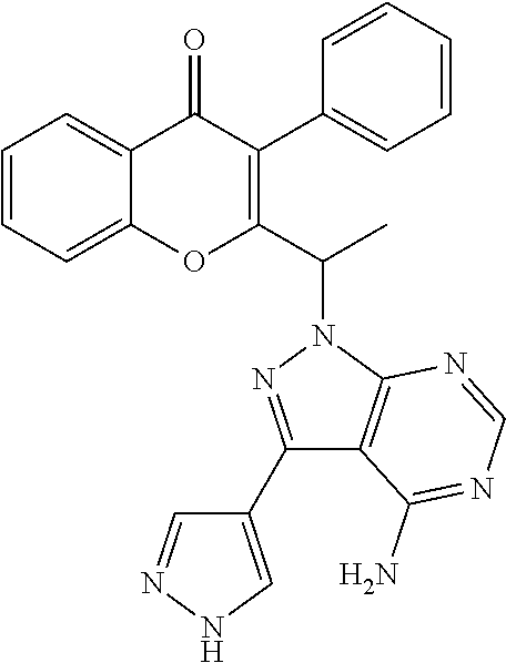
C1=CC=C2C(=C1)OC(C(N1C3=C(C(C4=CNN=C4)=N1)C(N)=NC=N3)C)=C(C1=CC=CC=C1)C2=O
